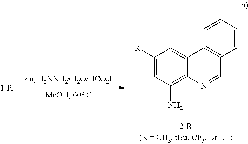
C1([R])=CC(N)=C2C(=C1)C1=C(C=N2)C=CC=C1
